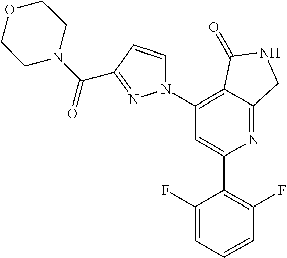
C1(C2=C(F)C=CC=C2F)=CC(N2C=CC(C(N3CCOCC3)=O)=N2)=C2C(=N1)CNC2=O
